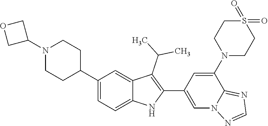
C1(C2CCN(C3COC3)CC2)=CC=C2C(=C1)C(C(C)C)=C(C1=CN3C(=NC=N3)C(N3CCS(=O)(=O)CC3)=C1)N2
